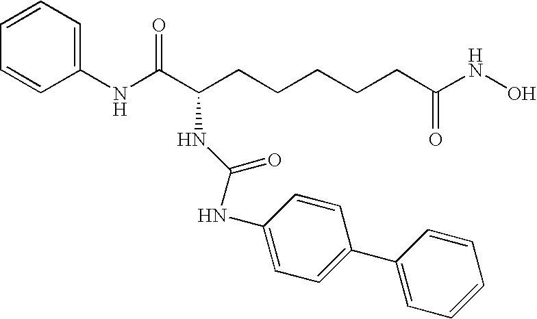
C1(NC(C(CCCCCC(NO)=O)NC(=O)NC2=CC=C(C3=CC=CC=C3)C=C2)=O)=CC=CC=C1
